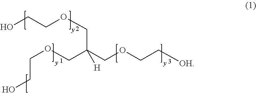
OCCOCC(COCC[OH])(COCCO)[H]
